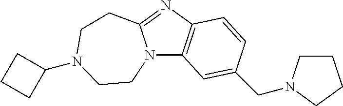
N12C3=C(N=C1CCN(C1CCC1)CC2)C=CC(CN1CCCC1)=C3
